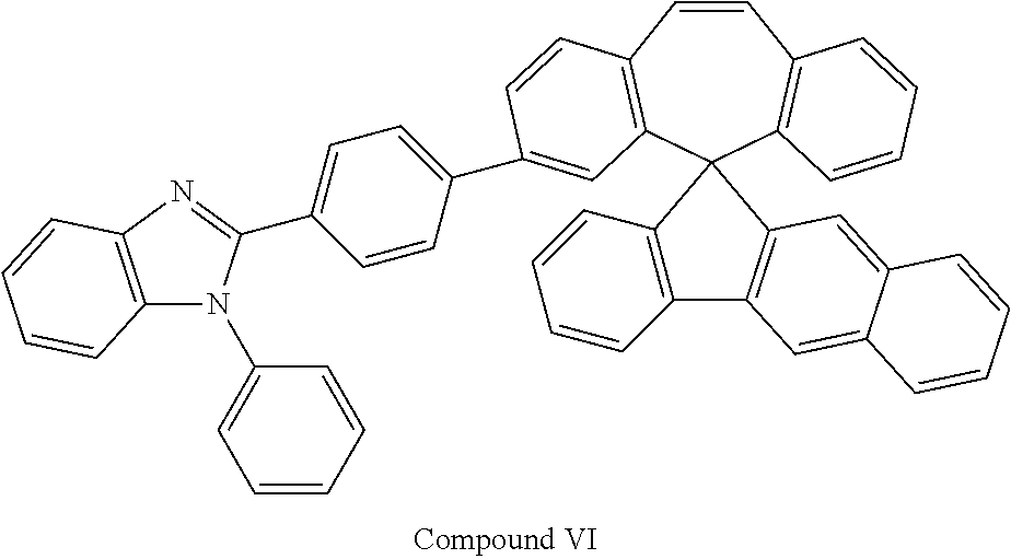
C1=CC2=C(C3(C4=C1C=CC=C4)C1=C(C=CC=C1)C1=C3C=C3C(=C1)C=CC=C3)C=C(C1=CC=C(C3=NC4=C(N3C3=CC=CC=C3)C=CC=C4)C=C1)C=C2
